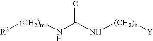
O=C(N[(CH2)n][Y])N[(CH2)m][R2]
